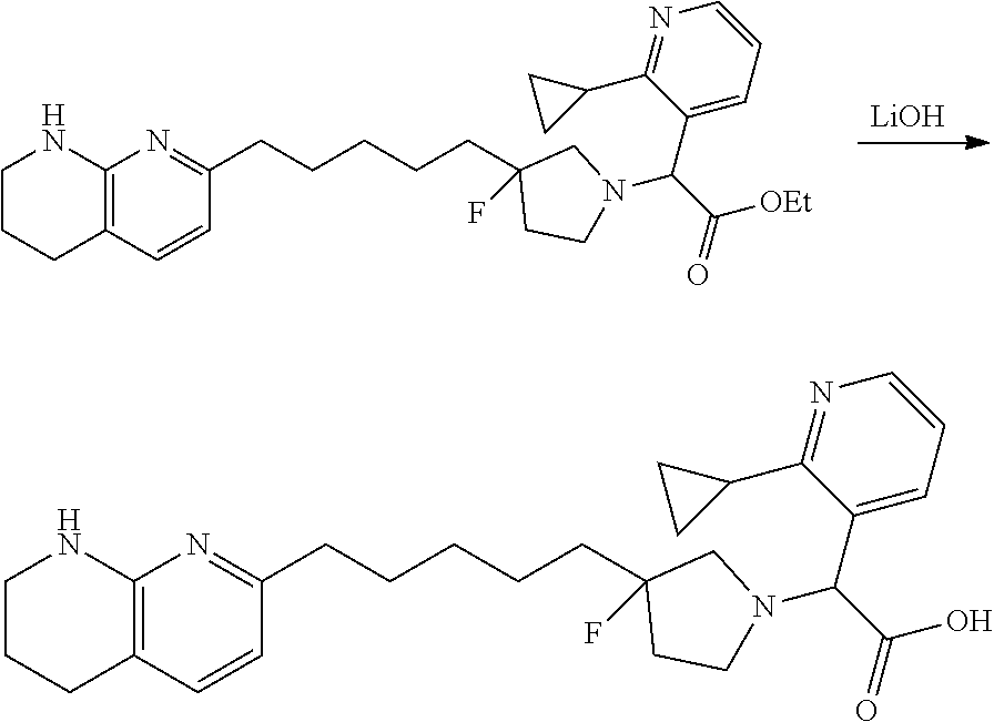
[LiOH].C12=C(C=CC(CCCCCC3(F)CCN(C(C(=O)[OEt])C4=CC=CN=C4C4CC4)C3)=N1)CCCN2.C12=C(C=CC(CCCCCC3(F)CCN(C(C(=O)O)C4=CC=CN=C4C4CC4)C3)=N1)CCCN2
